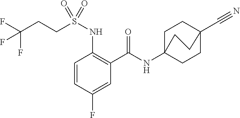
C1=CC(F)=CC(C(=O)NC23CCC(C#N)(CC2)CC3)=C1NS(CCC(F)(F)F)(=O)=O
